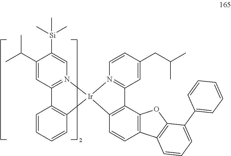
C1(C(C)C)=CC2=N(C=C1[Si](C)(C)C)[Ir]1(C3=C2C=CC=C3)N2=C(C=C(CC(C)C)C=C2)C2=C1C=CC1=C2OC2=C1C=CC=C2C1=CC=CC=C1
